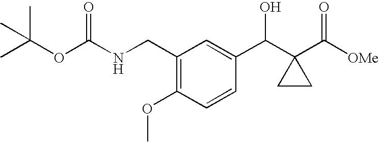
C1(CNC(OC(C)(C)C)=O)=C(OC)C=CC(C(C2(C([OMe])=O)CC2)O)=C1
